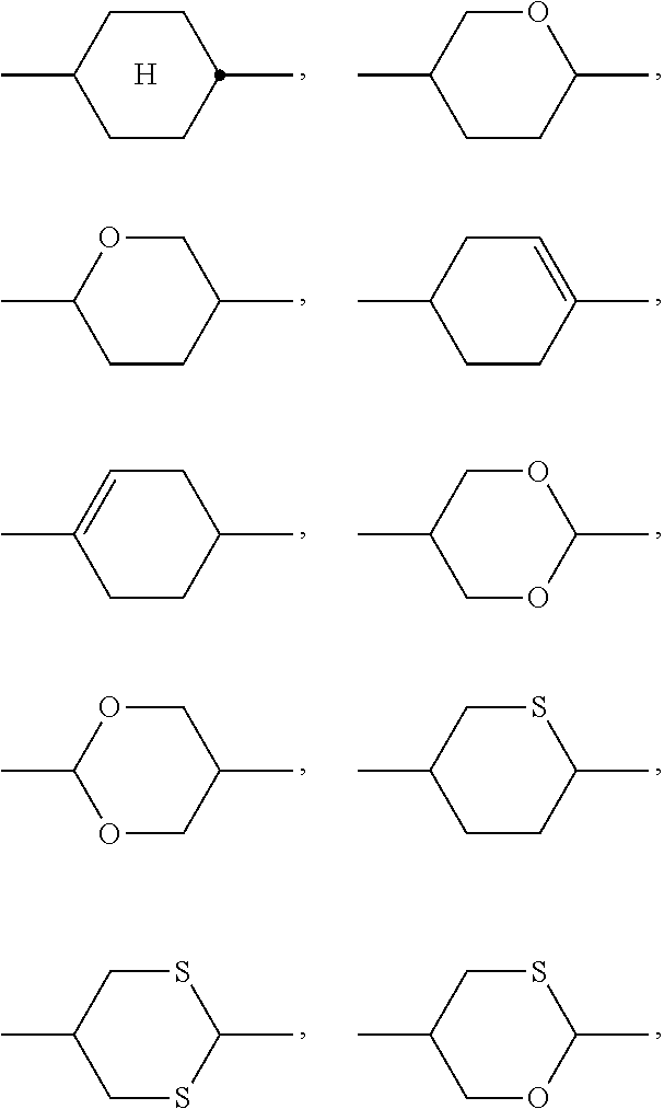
CC1CCC(C)CC1.[H].CC1CCC(C)OC1.CC1CCC(C)CO1.CC1CCC(C)=CC1.CC1=CCC(C)CC1.CC1COC(C)OC1.CC1OCC(C)CO1.CC1CCC(C)SC1.CC1CSC(C)SC1.CC1COC(C)SC1
